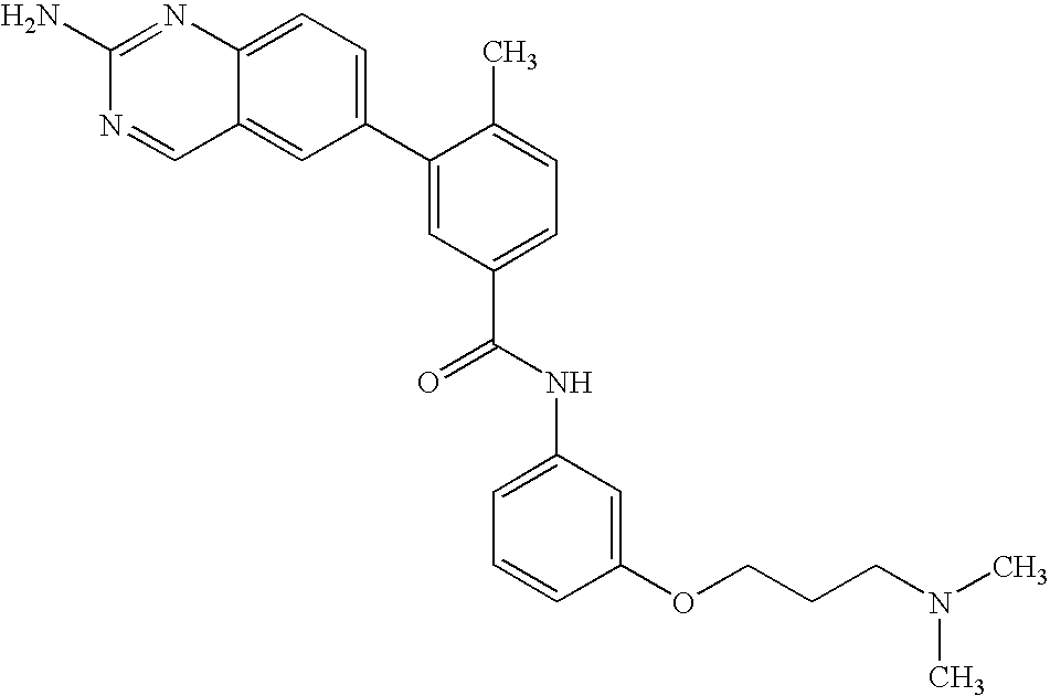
C1(C2=CC=C3C(=C2)C=NC(N)=N3)=CC(C(NC2=CC=CC(OCCCN(C)C)=C2)=O)=CC=C1C
